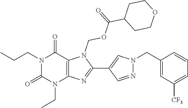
N1(CCC)C(=O)N(CC)C2=C(C1=O)N(COC(C1CCOCC1)=O)C(C1=CN(CC3=CC([CF3])=CC=C3)N=C1)=N2
